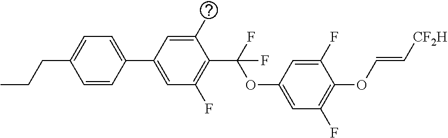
C1=CC(C2=CC(F)=C(C(F)(OC3=CC(F)=C(OC=C[CF2H])C(F)=C3)F)C(C)=C2)=CC=C1CCC
